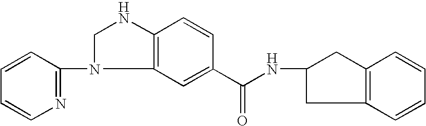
N1=C(N2CNC3=C2C=C(C(NC2CC4=C(C2)C=CC=C4)=O)C=C3)C=CC=C1
